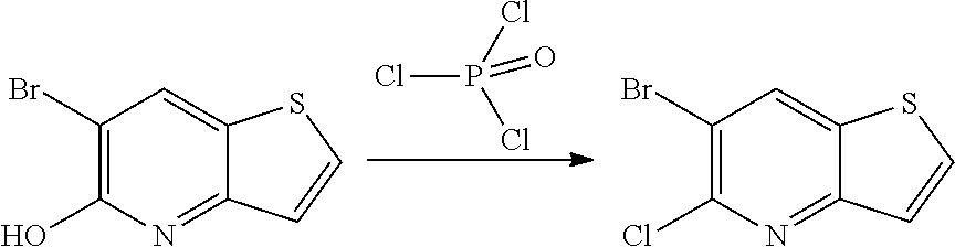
C1(Br)=C(O)N=C2C(=C1)SC=C2.ClP(=O)(Cl)Cl.C1(Br)=C(Cl)N=C2C(=C1)SC=C2
